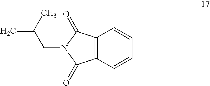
C12=C(C=CC=C1)C(=O)N(CC(C)=C)C2=O
